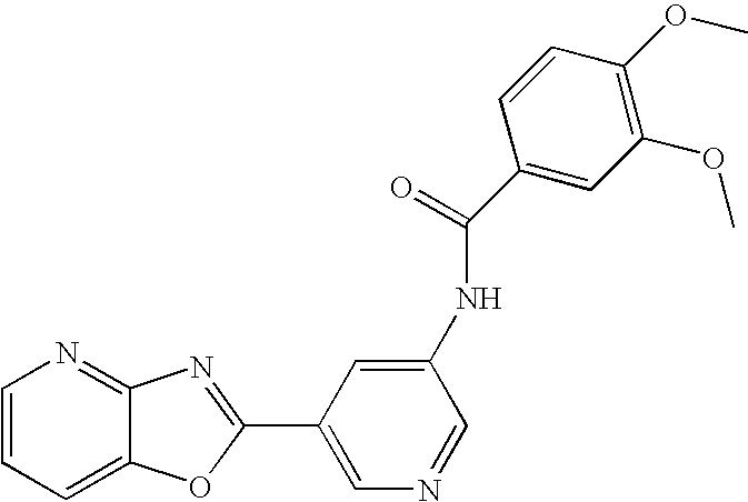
C1=CC=C2C(=N1)N=C(C1=CN=CC(NC(=O)C3=CC(OC)=C(OC)C=C3)=C1)O2
